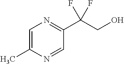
C(C(C1=NC=C(C)N=C1)(F)F)O
